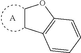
C1CC2=C(O1)C=CC=C2.[A]
